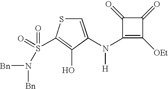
C1(N([H])C2=CSC(S(N([Bn])[Bn])(=O)=O)=C2O)=C([OEt])C(=O)C1=O
